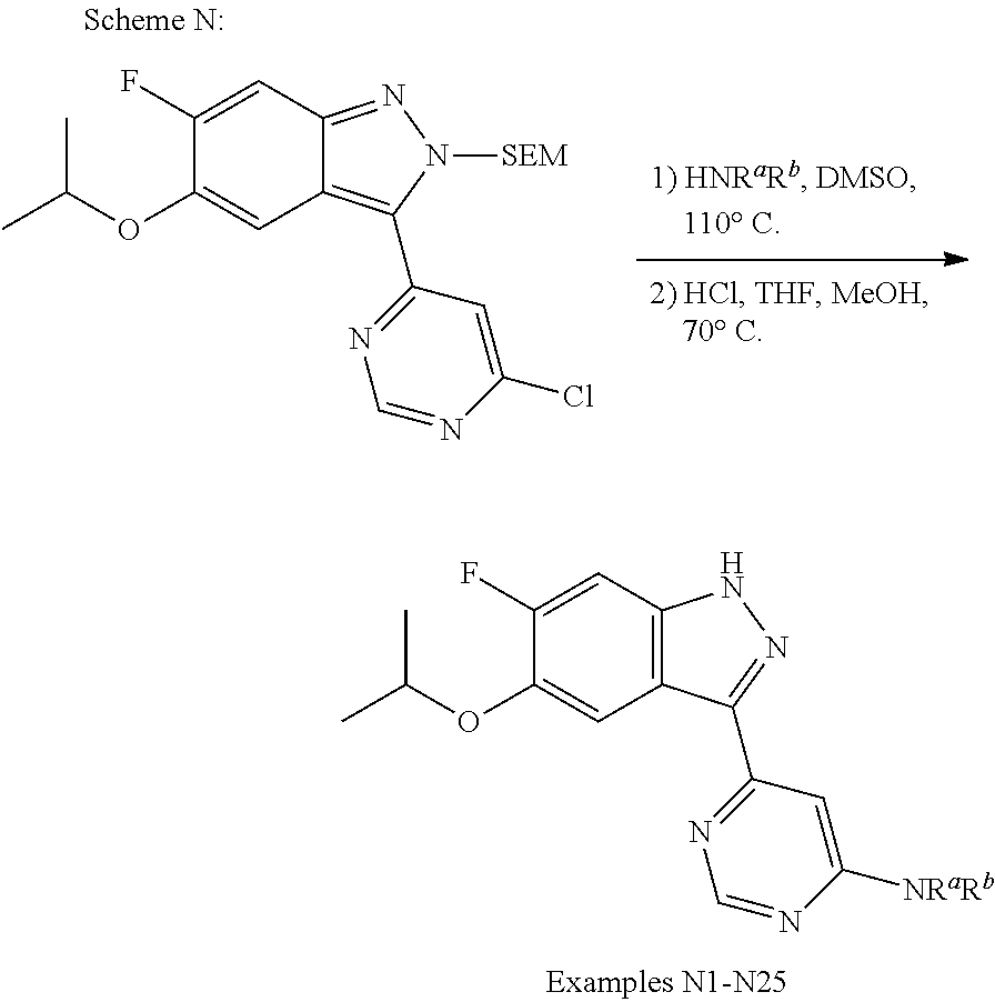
C1(F)=CC2=C(C=C1OC(C)C)C(C1=NC=NC([NRaRb])=C1)=NN2.C1(F)=CC2=NN([SEM])C(C3=NC=NC(Cl)=C3)=C2C=C1OC(C)C
